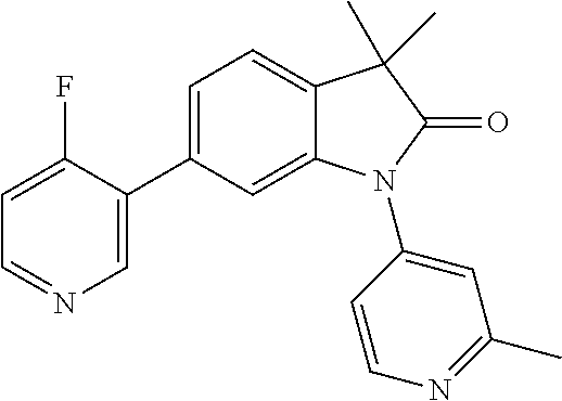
C1(C2=CN=CC=C2F)=CC=C2C(=C1)N(C1=CC(C)=NC=C1)C(=O)C2(C)C
